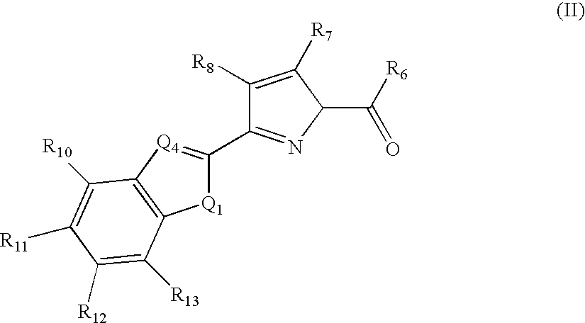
[Q1]1C(C2=NC(C(=O)[R6])C([R7])=C2[R8])=[Q4]C2=C1C([R13])=C([R12])C([R11])=C2[R10]
